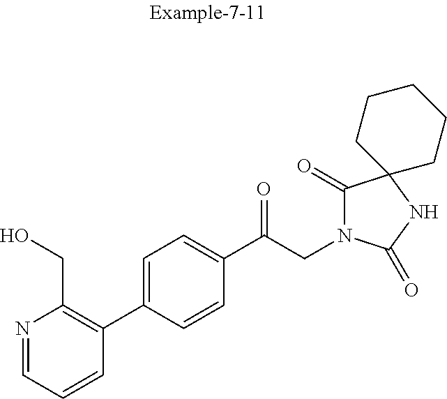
N1=CC=CC(C2=CC=C(C(CN3C(=O)C4(NC3=O)CCCCC4)=O)C=C2)=C1CO
